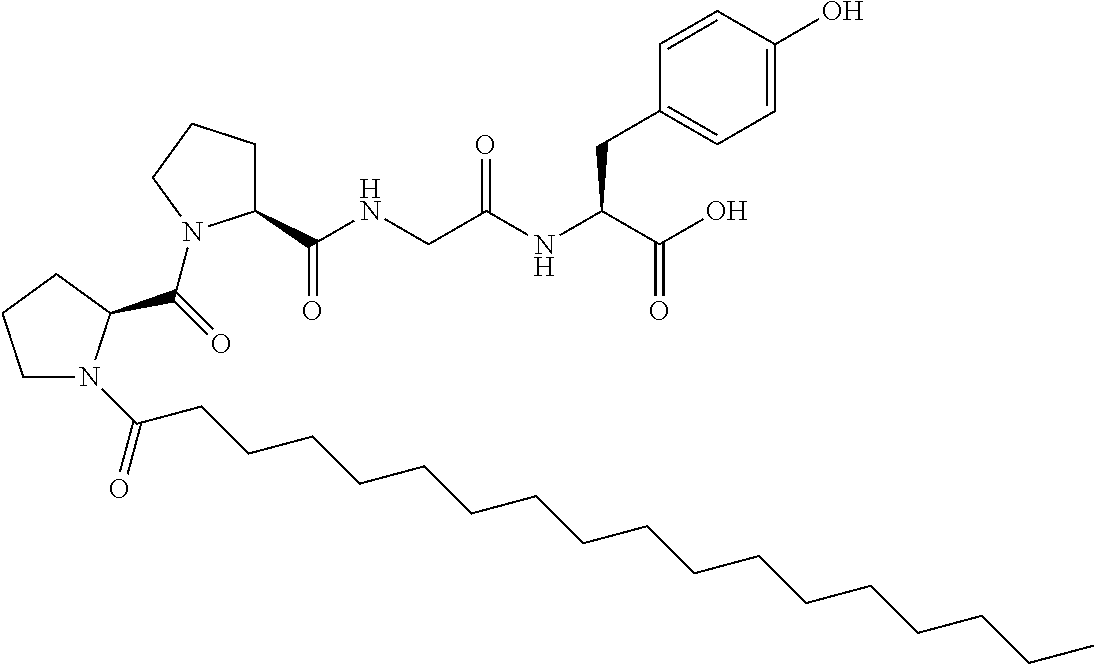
C1(C(NCC(NC(C(O)=O)CC2=CC=C(O)C=C2)=O)=O)CCCN1C(=O)C1N(C(CCCCCCCCCCCCCCCCC)=O)CCC1
